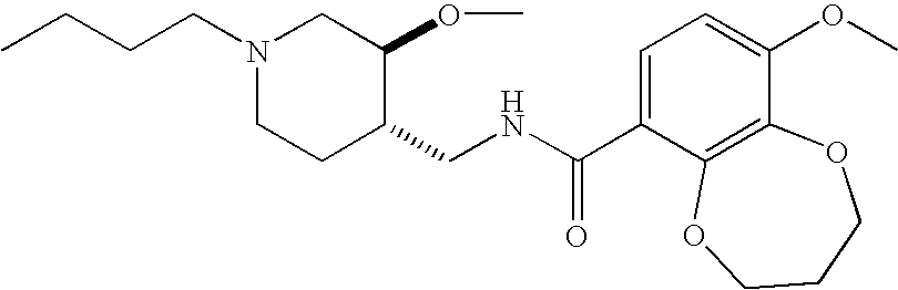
CCCCN1CCC(CNC(C2=CC=C(OC)C3=C2OCCCO3)=O)C(OC)C1
